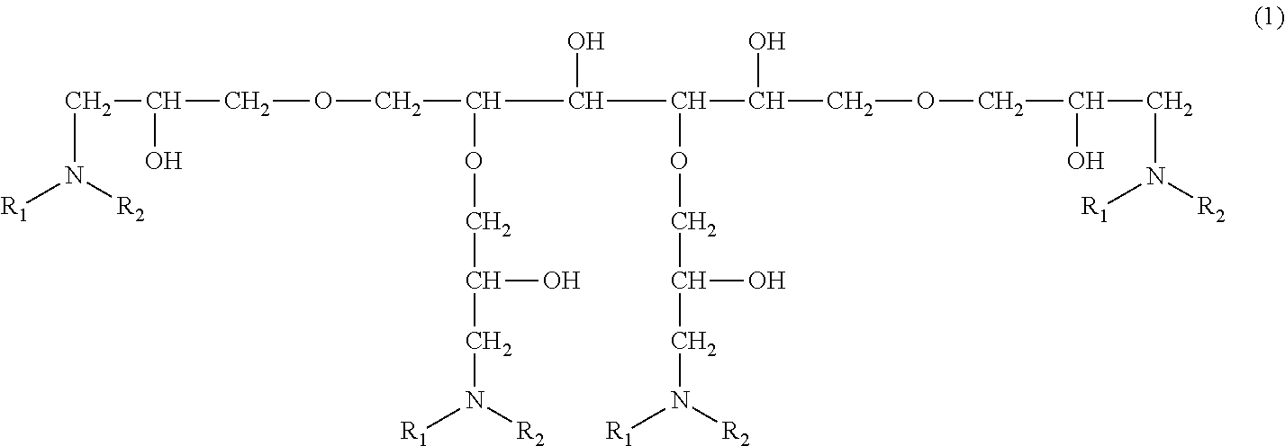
C(CN([R2])[R1])(COCC(C(C(C(COCC(CN([R1])[R2])O)OCC(O)CN([R1])[R2])O)OCC(O)CN([R1])[R2])O)O
